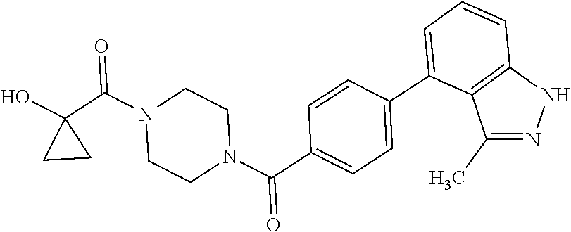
OC1(C(N2CCN(C(=O)C3=CC=C(C4=CC=CC5=C4C(C)=NN5)C=C3)CC2)=O)CC1
